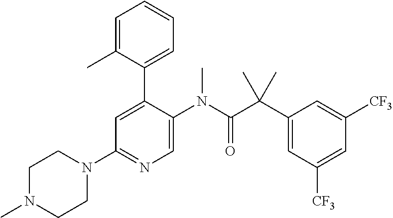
N1(C)CCN(C2=NC=C(N(C)C(=O)C(C)(C3=CC([CF3])=CC([CF3])=C3)C)C(C3=CC=CC=C3C)=C2)CC1
